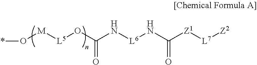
*O[M][L5]OC(N[L6]NC([Z1][L7][Z2])=O)=O
